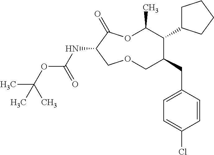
N(C1C(=O)OC(C)C(C2CCCC2)C(CC2=CC=C(Cl)C=C2)COC1)C(OC(C)(C)C)=O
